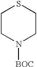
C1CN([BOC])CCS1
